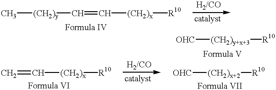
C[(CH2)y]C=C[(CH2)x][R10].[OHC][(CH2)y+x+3][R10].C=C[(CH2)x][R10].[OHC][(CH2)x+2][R10]
